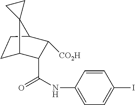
C1C2C(C(NC3=CC=C(I)C=C3)=O)C([CO2H])C(C1)C21CC1
